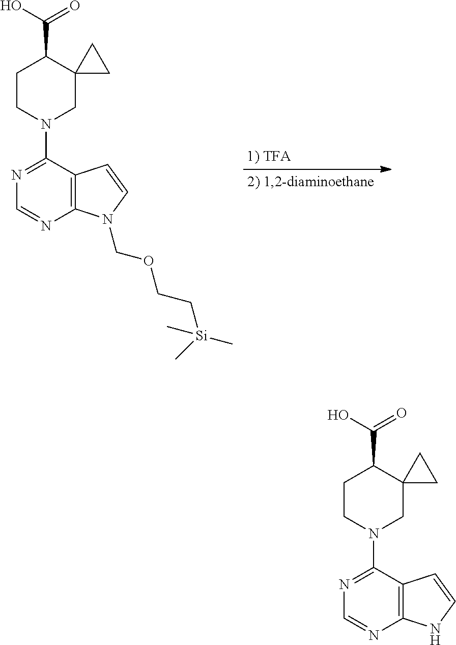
N1=C(N2CC3(C(C(O)=O)CC2)CC3)C2=C(N=C1)N(COCC[Si](C)(C)C)C=C2.N1=C(N2CC3(C(C(O)=O)CC2)CC3)C2=C(N=C1)NC=C2
